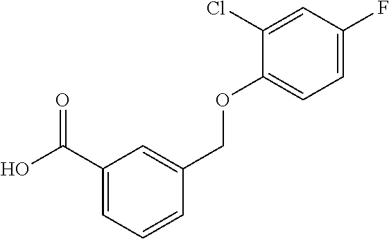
C1(C(O)=O)=CC=CC(COC2=CC=C(F)C=C2Cl)=C1
